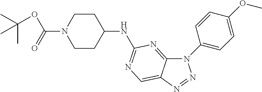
C12=NC(NC3CCN(C(=O)OC(C)(C)C)CC3)=NC=C1N=NN2C1=CC=C(OC)C=C1
